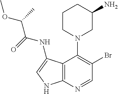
C1CN(C2=C(Br)C=NC3=C2C(NC(=O)C(OC)C)=CN3)CC(N)C1
